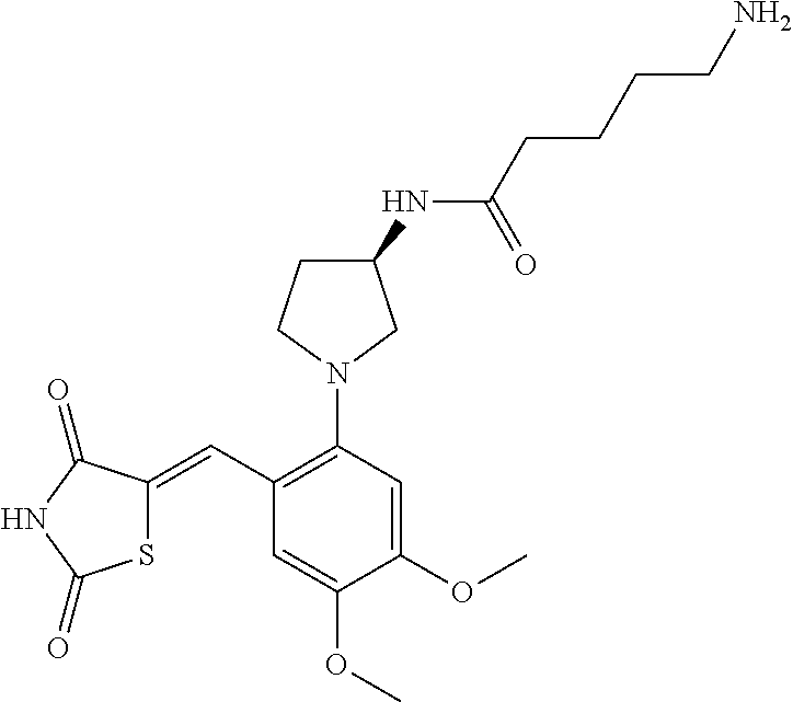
S1C(=CC2=C(N3CC(NC(CCCCN)=O)CC3)C=C(OC)C(OC)=C2)C(=O)NC1=O
